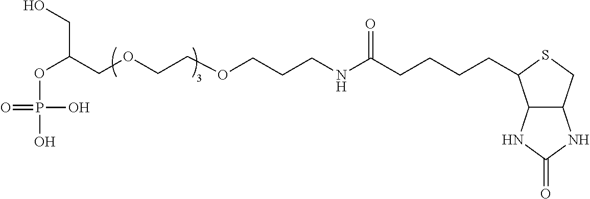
O(C(COCCOCCCNC(CCCCC1C2C(NC(=O)N2)CS1)=O)CO)P(O)(O)=O
